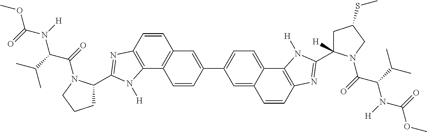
C1=C(C2=CC=C3C(=C2)C=CC2=C3N([H])C(C3([H])CC(SC)CN3C(=O)C(C(C)C)N(C(OC)=O)[H])=N2)C=CC2=C1C=CC1=C2N([H])C(C2CCCN2C(=O)C(C(C)C)N(C(OC)=O)[H])=N1
